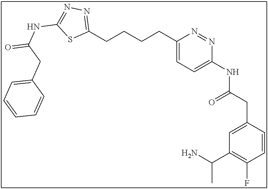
C1(CCCCC2=CC=C(NC(CC3=CC(C(N)C)=C(F)C=C3)=O)N=N2)=NN=C(NC(CC2=CC=CC=C2)=O)S1
